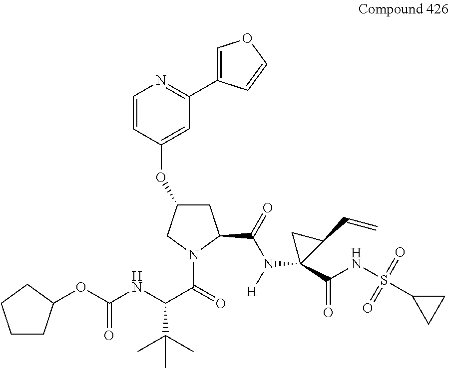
C1CC(OC(NC(C(=O)N2C(C(=O)N([H])C3(C(NS(C4CC4)(=O)=O)=O)C(C=C)C3)CC(OC3=CC(C4=COC=C4)=NC=C3)C2)C(C)(C)C)=O)CC1
